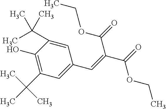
C1=C(C(C)(C)C)C(O)=C(C(C)(C)C)C=C1C=C(C(=O)OCC)C(=O)OCC
